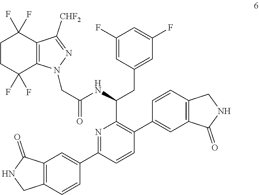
N1=C(C2=CC3=C(C=C2)CNC3=O)C=CC(C2=CC3=C(C=C2)CNC3=O)=C1C(NC(=O)CN1N=C([CHF2])C2=C1C(F)(F)CCC2(F)F)CC1=CC(F)=CC(F)=C1
